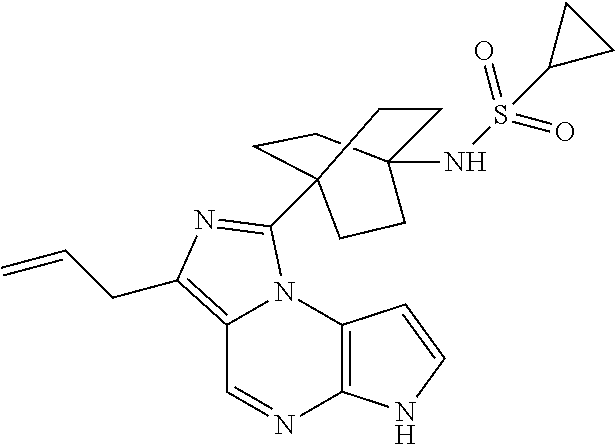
C12=C(N3C(=C(CC=C)N=C3C34CCC(NS(=O)(=O)C5CC5)(CC3)CC4)C=N1)C=CN2
